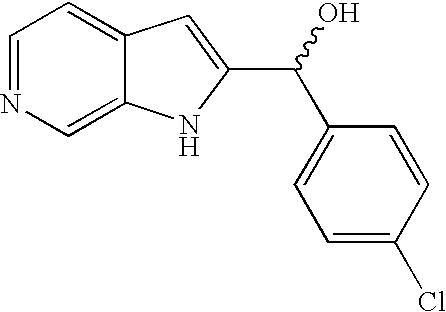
C1=NC=C2C(=C1)C=C(C(O)C1=CC=C(Cl)C=C1)N2
